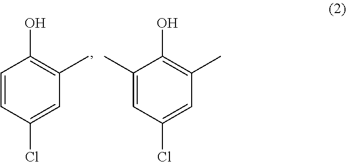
C1=CC(Cl)=CC(C)=C1O.C1(C)=CC(Cl)=CC(C)=C1O
